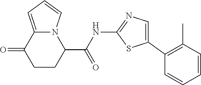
C1CC(C(=O)NC2=NC=C(C3=C(C)C=CC=C3)S2)N2C(=CC=C2)C1=O
